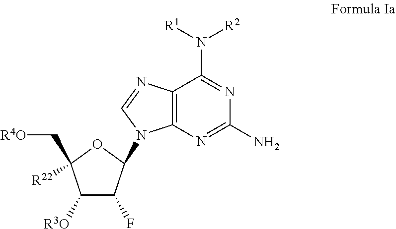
C1([R3O])C(F)C(N2C3=C(C(N([R1])[R2])=NC(N)=N3)N=C2)OC1([R22])C[R4O]
